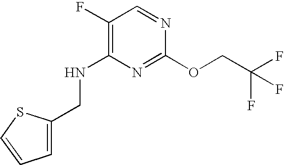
C1=C(CNC2=C(F)C=NC(OCC(F)(F)F)=N2)SC=C1
